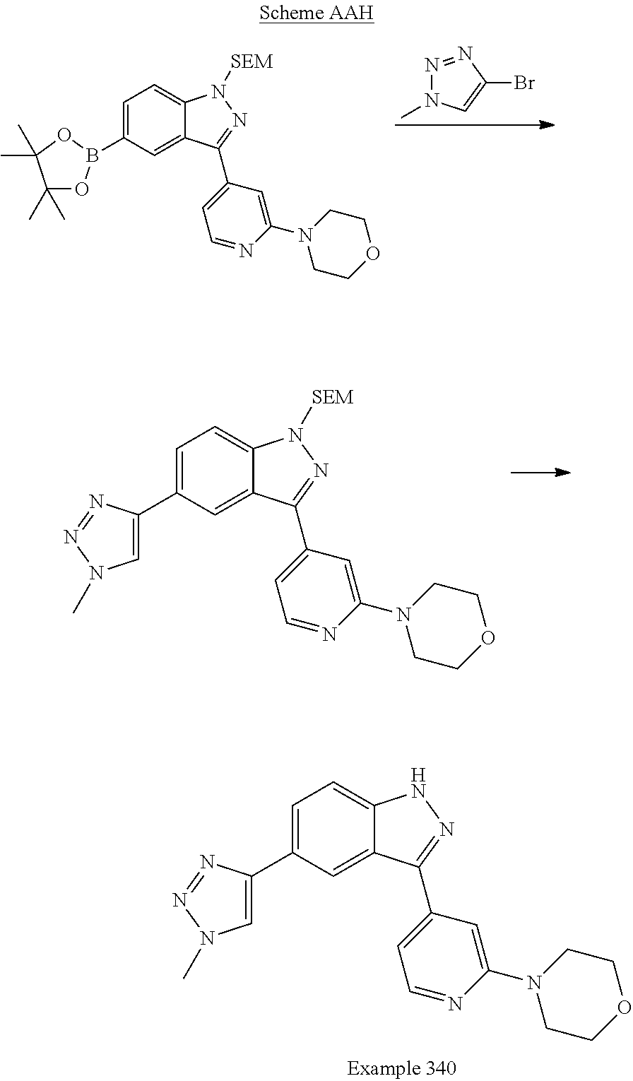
C1=C(C2=CN(C)N=N2)C=C2C(=C1)N([SEM])N=C2C1=CC=NC(N2CCOCC2)=C1.C1=C(C2=CN(C)N=N2)C=C2C(=C1)NN=C2C1=CC=NC(N2CCOCC2)=C1.C1=C(B2OC(C)(C)C(C)(C)O2)C=C2C(=C1)N([SEM])N=C2C1=CC=NC(N2CCOCC2)=C1.N1=NC(Br)=CN1C
